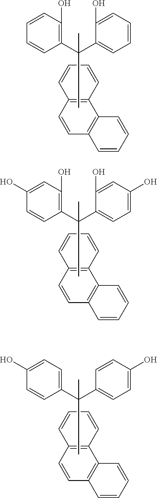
C12=C(C=CC=C1)C1=C(C=C2)C=CC=C1.C1(C(C2=CC=CC=C2O)(C)C)=C(O)C=CC=C1.C12=C(C=CC=C1)C1=C(C=C2)C=CC=C1.C1(C(C2=CC=C(O)C=C2O)(C)C)=C(O)C=C(O)C=C1.C12=C(C=CC=C1)C1=C(C=C2)C=CC=C1.C1(C(C2=CC=C(O)C=C2)(C)C)=CC=C(O)C=C1
